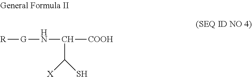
[R][G]NC([COOH])C(S)[X]
